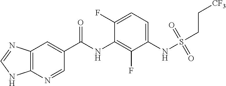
C12=C(N=CC(C(NC3=C(F)C(NS(=O)(=O)CC[CF3])=CC=C3F)=O)=C1)NC=N2
